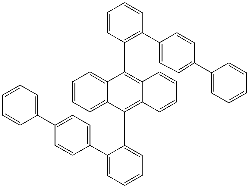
C1=CC(C2=C3C(=C(C4=CC=CC=C4C4=CC=C(C5=CC=CC=C5)C=C4)C4=CC=CC=C42)C=CC=C3)=C(C2=CC=C(C3=CC=CC=C3)C=C2)C=C1
